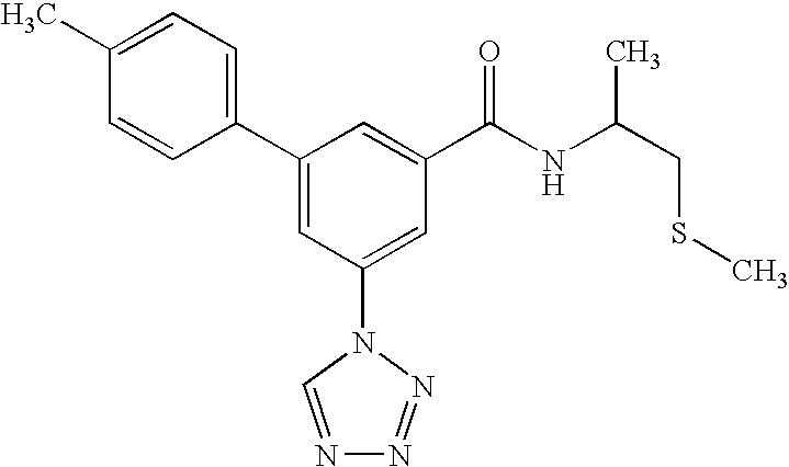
C1(C2=CC(N3C=NN=N3)=CC(C(NC(CSC)C)=O)=C2)=CC=C(C)C=C1
